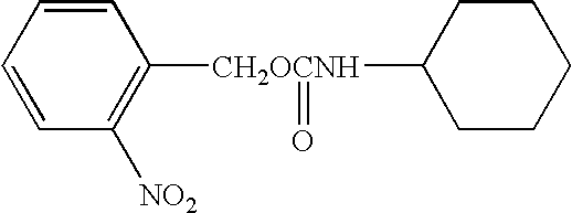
C1=CC=CC([NO2])=C1[CH2OCNH](C1CCCCC1)=O
